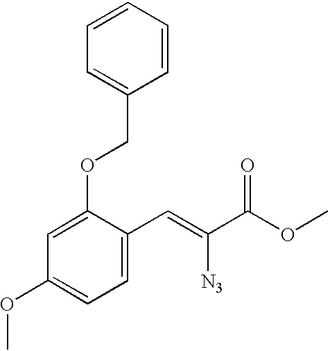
C1=CC=CC(COC2=CC(OC)=CC=C2C=C(C(OC)=O)[N3])=C1
